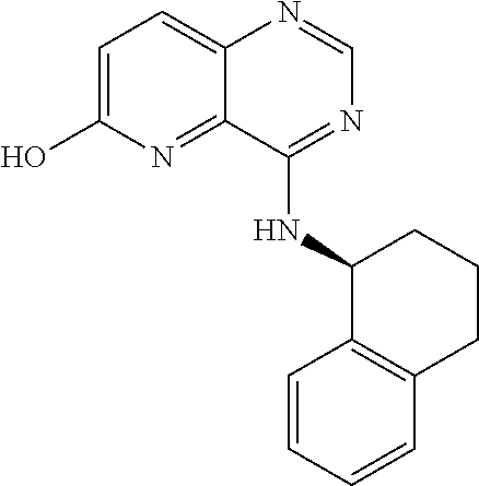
C12=CC=C(O)N=C1C(NC1C3=C(CCC1)C=CC=C3)=NC=N2
